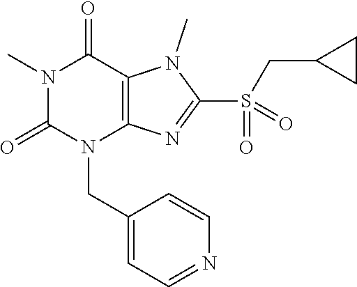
N1(C)C(=O)N(CC2=CC=NC=C2)C2=C(C1=O)N(C)C(S(CC1CC1)(=O)=O)=N2
